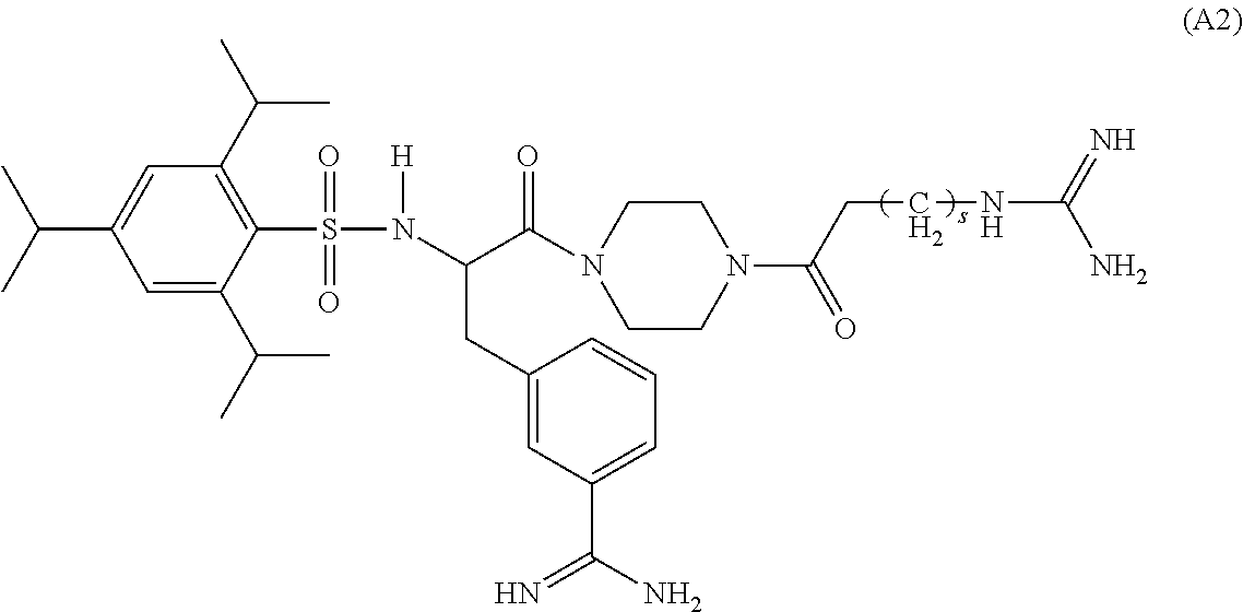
C1=C(C(C)C)C(S(N(C(C(N2CCN(C(CCNC(N)=N)=O)CC2)=O)CC2=CC(C(N)=N)=CC=C2)[H])(=O)=O)=C(C(C)C)C=C1C(C)C
